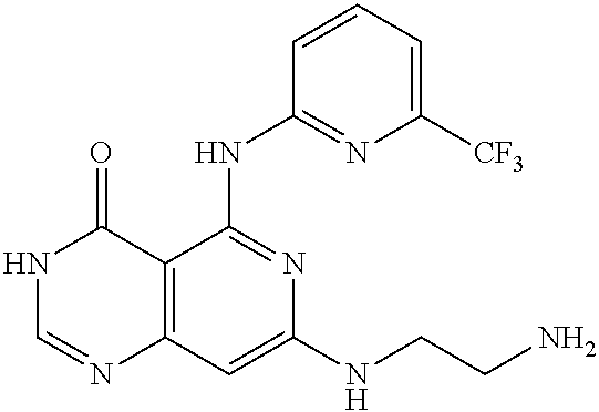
C12=C(C=C(NCCN)N=C1NC1=NC([CF3])=CC=C1)N=CNC2=O
